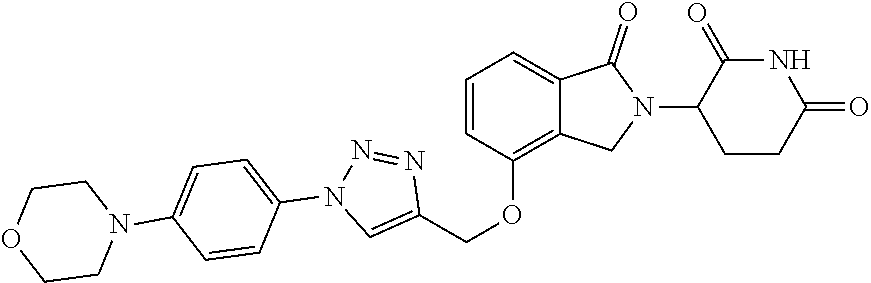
C1=CC(OCC2=CN(C3=CC=C(N4CCOCC4)C=C3)N=N2)=C2C(=C1)C(=O)N(C1CCC(=O)NC1=O)C2
